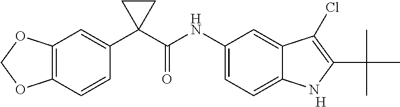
C12=C(C=CC(C3(C(NC4=CC=C5C(=C4)C(Cl)=C(C(C)(C)C)N5)=O)CC3)=C1)OCO2.[H]
